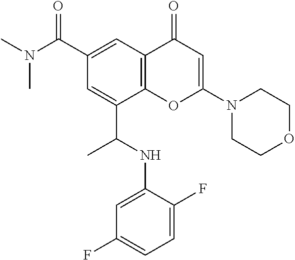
C1(C(N(C)C)=O)=CC2=C(C(C(NC3=CC(F)=CC=C3F)C)=C1)OC(N1CCOCC1)=CC2=O
